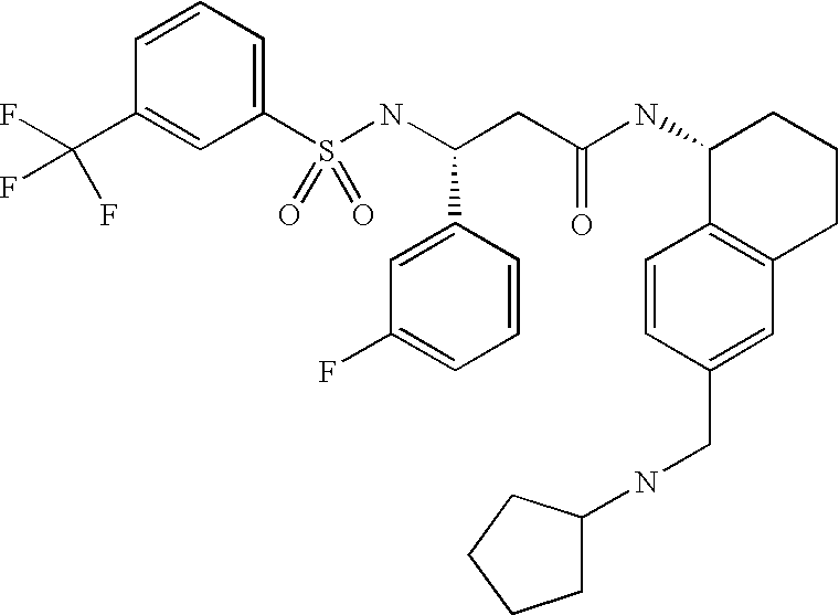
S(NC(CC(NC1C2=C(CCC1)C=C(CNC1CCCC1)C=C2)=O)C1=CC(F)=CC=C1)(=O)(=O)C1=CC=CC(C(F)(F)F)=C1
